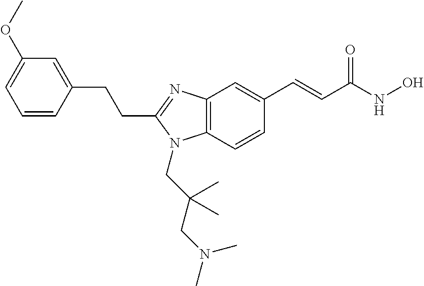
C1=CC(CCC2=NC3=C(N2CC(CN(C)C)(C)C)C=CC(C=CC(NO)=O)=C3)=CC(OC)=C1
